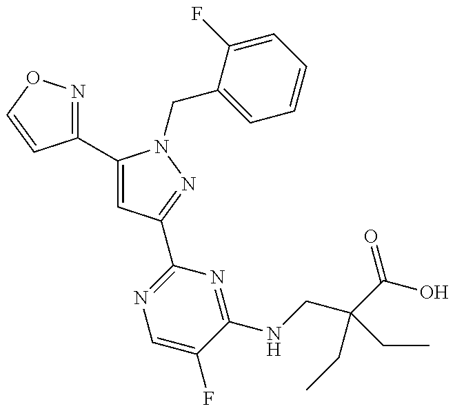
C1(C2=CC(C3=NC=C(F)C(NCC(CC)(C(O)=O)CC)=N3)=NN2CC2=CC=CC=C2F)=NOC=C1
